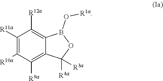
C1([R9a])=C2C(=C([R12a])C([R11a])=C1[R10a])B(O[R1a])OC2([R3a])[R4a]
